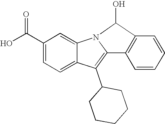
C1(C(O)=O)=CC=C2C(=C1)N1C(O)C3=C(C1=C2C1CCCCC1)C=CC=C3
